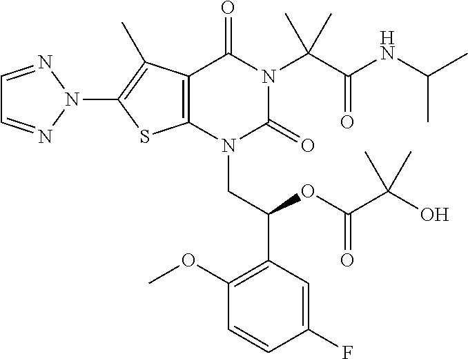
C12=C(N(CC(C3=C(OC)C=CC(F)=C3)OC(C(O)(C)C)=O)C(=O)N(C(C(NC(C)C)=O)(C)C)C1=O)SC(N1N=CC=N1)=C2C
